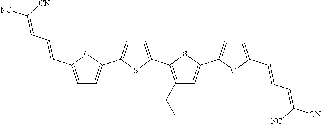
C(C1=CC=C(C2=CC=C(C3=C(CC)C=C(C4=CC=C(C=CC=C([NC])[CN])O4)S3)S2)O1)=CC=C([NC])[CN]
